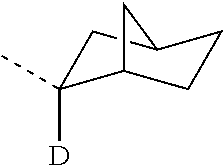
C1C(C)([D])C2CCC1C2
